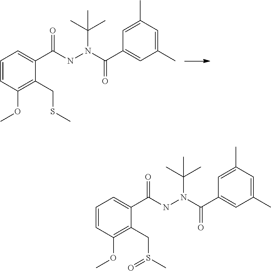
C1=CC(OC)=C(CSC)C(C(=O)NN(C(C2=CC(C)=CC(C)=C2)=O)C(C)(C)C)=C1.C1=CC(OC)=C(CS(C)=O)C(C(=O)NN(C(C2=CC(C)=CC(C)=C2)=O)C(C)(C)C)=C1
